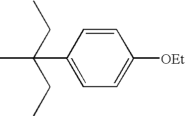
CC(C1=CC=C([OEt])C=C1)(CC)CC
